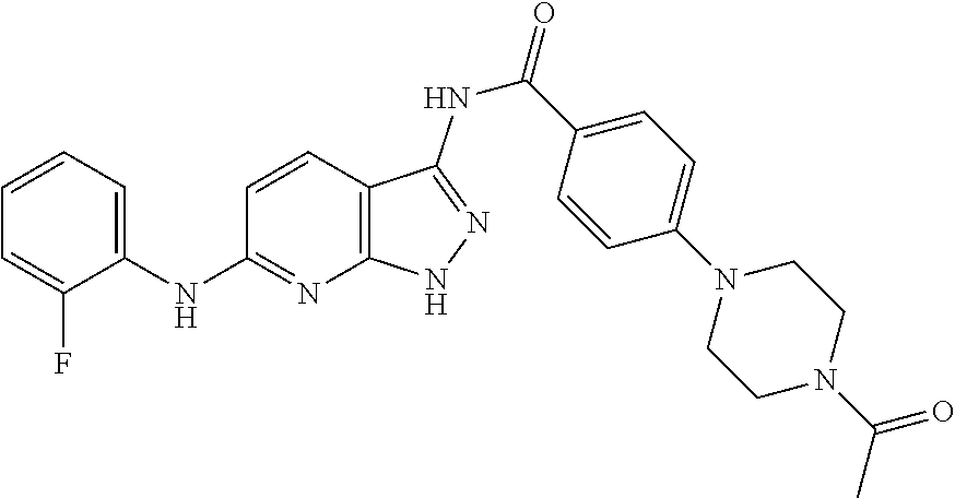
C1(NC2=NC3=C(C=C2)C(NC(=O)C2=CC=C(N4CCN(C(=O)C)CC4)C=C2)=NN3)=CC=CC=C1F
